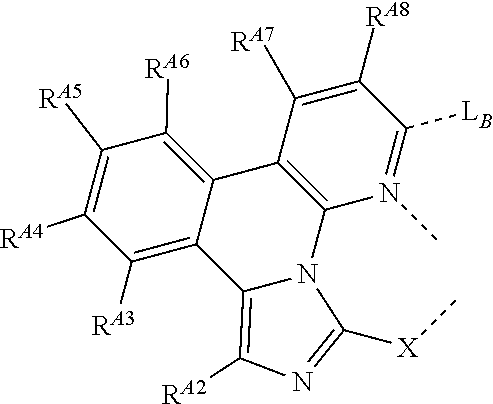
C12=C(C3=C([RA6])C([RA5])=C([RA4])C([RA3])=C3C3=C([RA2])N=C([X]C)N13)C([RA7])=C([RA8])C([LB])=N2C
